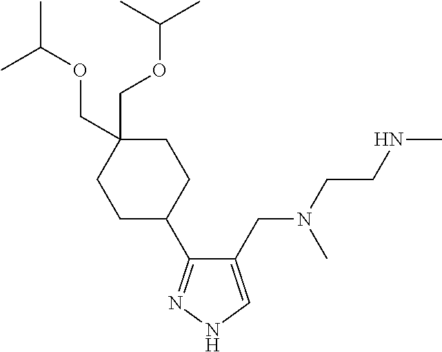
C1(CN(C)CCNC)=CNN=C1C1CCC(COC(C)C)(COC(C)C)CC1
